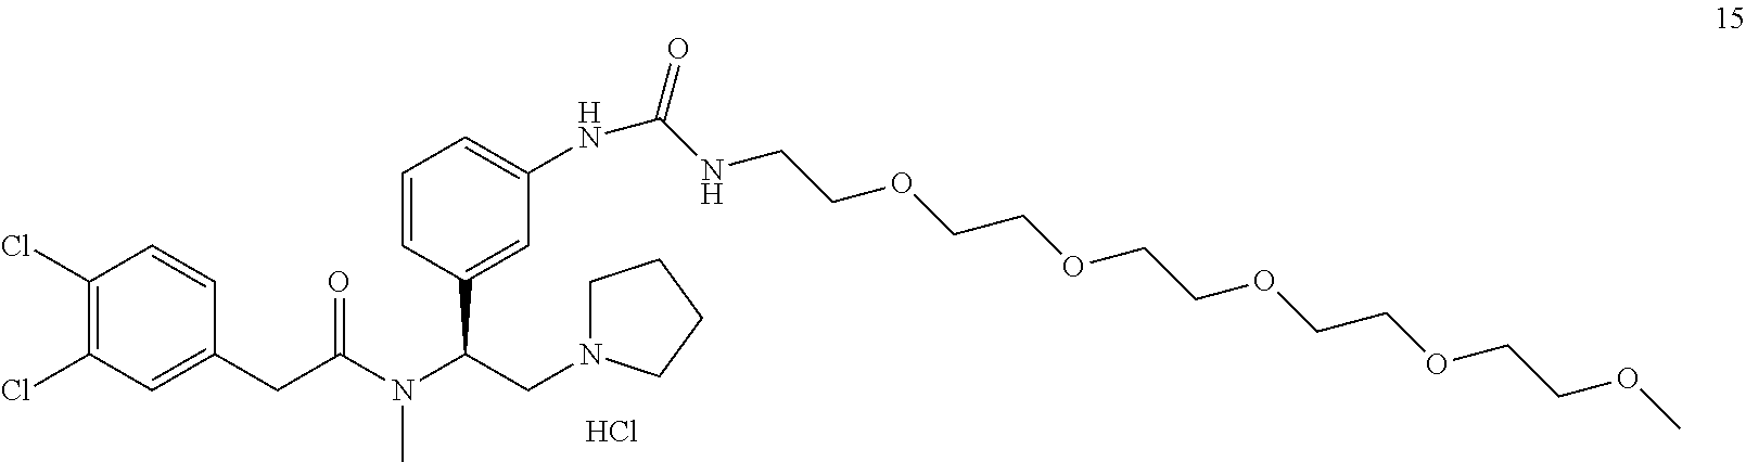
C1(Cl)=C(Cl)C=C(CC(N(C(CN2CCCC2)C2=CC(NC(=O)NCCOCCOCCOCCOCCOC)=CC=C2)C)=O)C=C1.Cl
